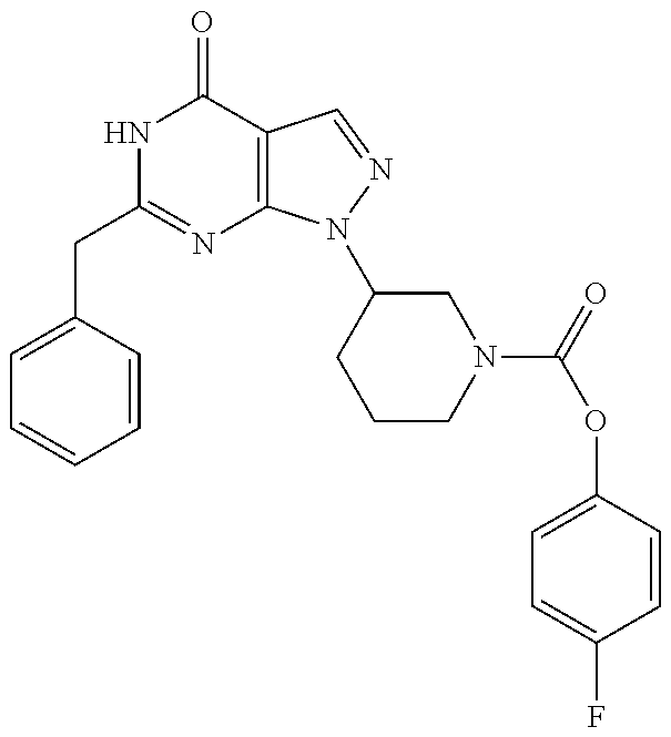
C1(CC2=NC3=C(C(=O)N2)C=NN3C2CCCN(C(=O)OC3=CC=C(F)C=C3)C2)=CC=CC=C1
